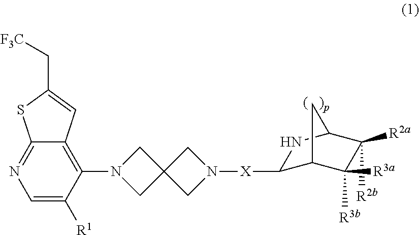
C1([R2b])([R2a])C([R3a])([R3b])C2C([X]N3CC4(CN(C5=C6C(=NC=C5[R1])SC(C[F3C])=C6)C4)C3)NC1C2
